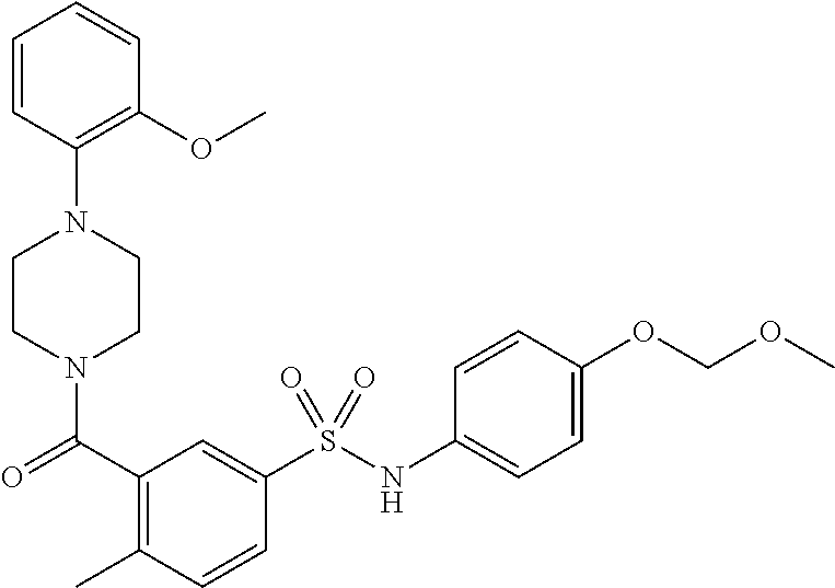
C1CN(C(=O)C2=C(C)C=CC(S(NC3=CC=C(OCOC)C=C3)(=O)=O)=C2)CCN1C1=C(OC)C=CC=C1
